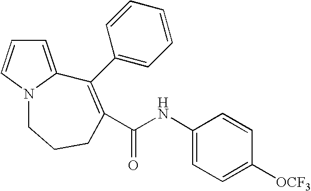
C1=C2N(C=C1)CCCC(C(NC1=CC=C([OCF3])C=C1)=O)=C2C1=CC=CC=C1
